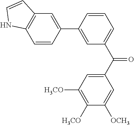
C1=C(C2=CC3=C(C=C2)NC=C3)C=CC=C1C(C1=CC([H3CO])=C([H3CO])C([OCH3])=C1)=O
